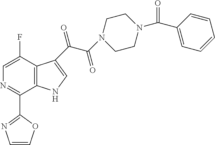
C12=C(C(C(C(N3CCN(C(C4=CC=CC=C4)=O)CC3)=O)=O)=CN1)C(F)=CN=C2C1=NC=CO1
